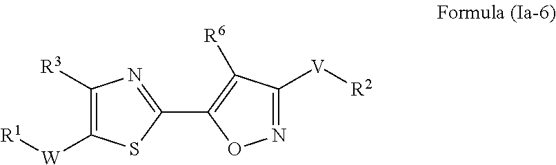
C1([R3])=C([W][R1])SC(C2=C([R6])C([V][R2])=NO2)=N1
